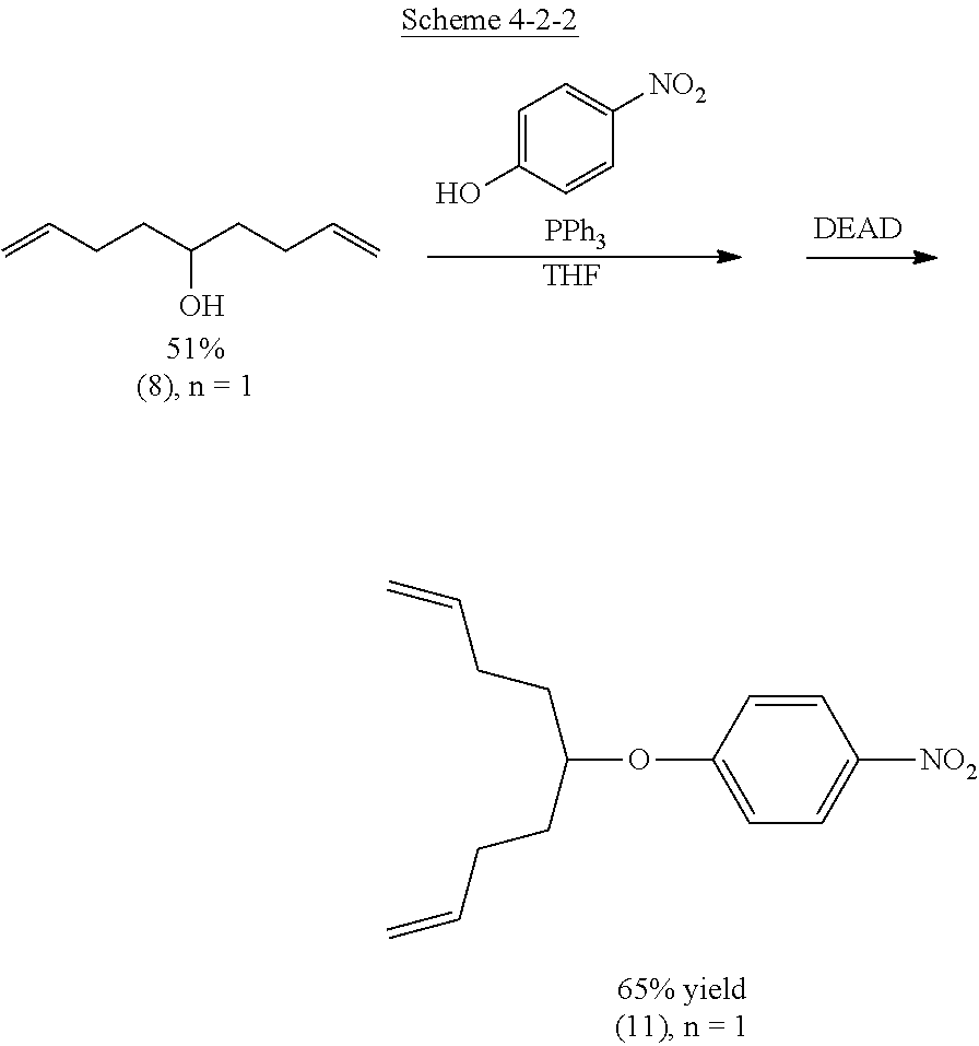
C1=CC(OC(CCC=C)CCC=C)=CC=C1[NO2].C=CCCC(CCC=C)O.C1=C(O)C=CC([NO2])=C1.[PPh3].[THF]
